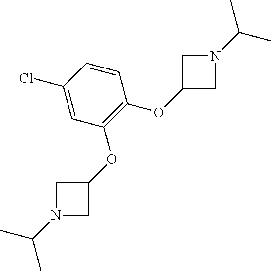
C1(OC2CN(C(C)C)C2)=C(OC2CN(C(C)C)C2)C=CC(Cl)=C1
